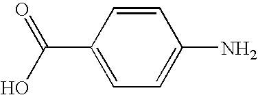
C1(C(O)=O)=CC=C(N)C=C1
